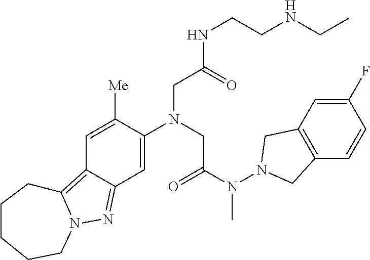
C1=C([Me])C(N(CC(N(N2CC3=C(C2)C=C(F)C=C3)C)=O)CC(NCCNCC)=O)=CC2=NN3C(=C12)CCCCC3
